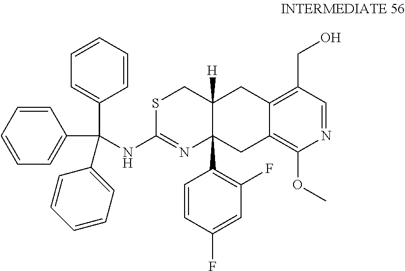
S1C(NC(C2=CC=CC=C2)(C2=CC=CC=C2)C2=CC=CC=C2)=NC2(C3=C(F)C=C(F)C=C3)C([H])(C1)CC1=C(CO)C=NC(OC)=C1C2
